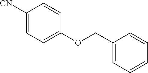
C1([CN])=CC=C(OCC2=CC=CC=C2)C=C1
